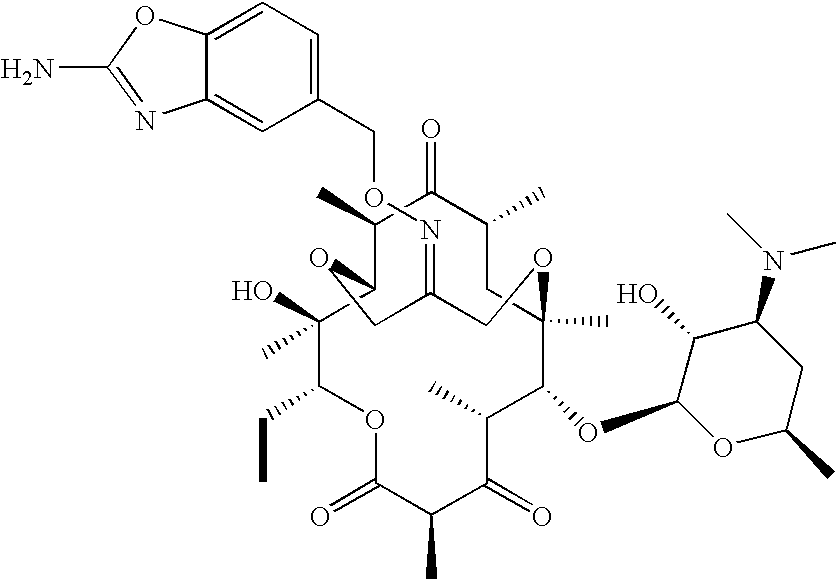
C1(O)(C)C(CC)OC(=O)C(C)C(=O)C(C)C(OC2OC(C)CC(N(C)C)C2O)C2(C)CC(C)C(=O)C(C)C1OCC(=NOCC1=CC=C3C(=C1)N=C(N)O3)CO2
